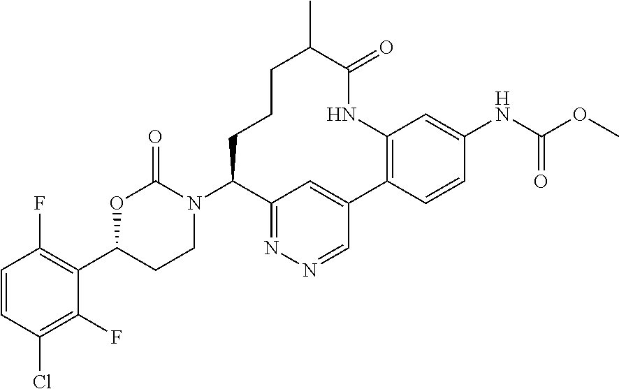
C1CCC(N2C(=O)OC(C3=C(F)C=CC(Cl)=C3F)CC2)C2=NN=CC(=C2)C2=C(NC(=O)C1C)C=C(NC(=O)OC)C=C2
